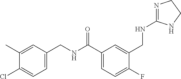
C1(CNC(C2=CC=C(F)C(CNC3=NCCN3)=C2)=O)=CC=C(Cl)C(C)=C1
